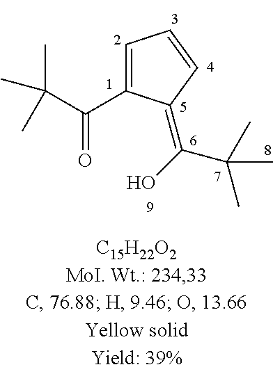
C1=C(C(C(C)(C)C)=O)C(=C(O)C(C)(C)C)C=C1
